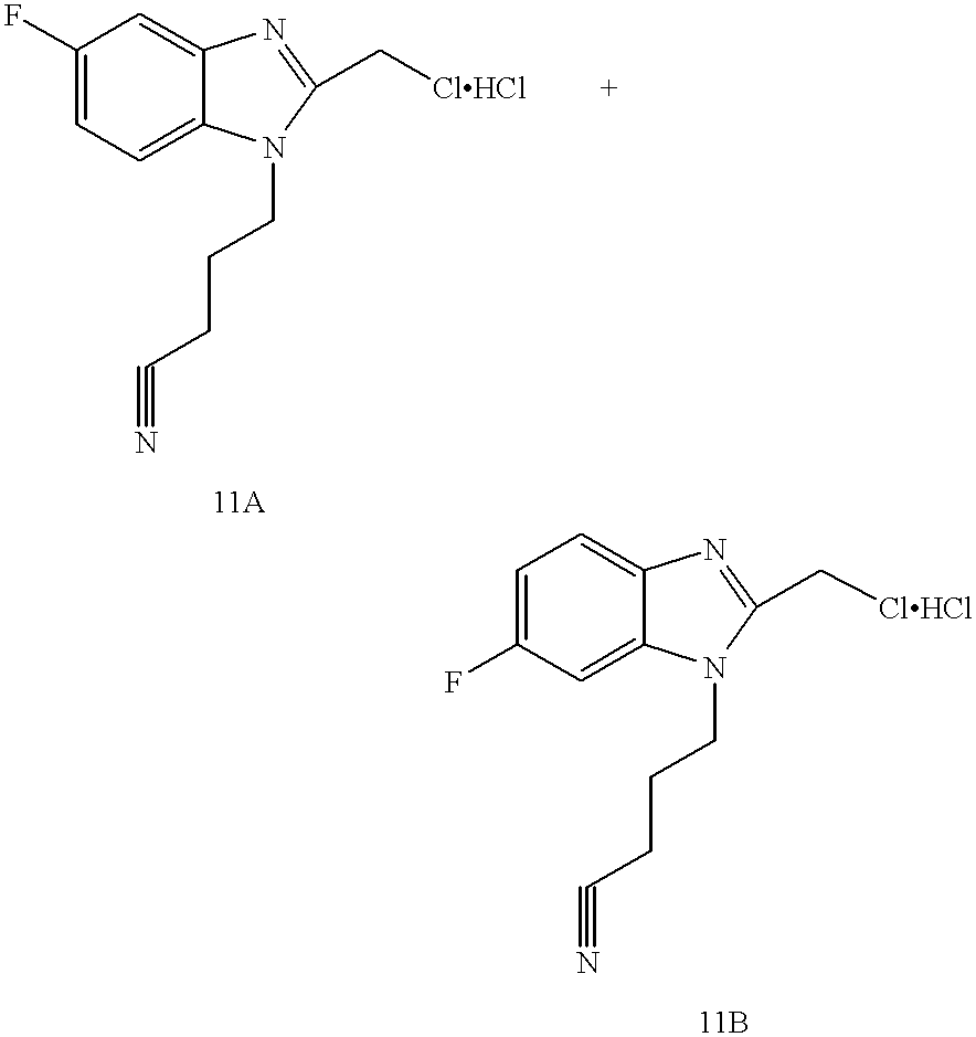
C1(F)=CC=C2C(=C1)N=C(C[ClHCl])N2CCCC#N.C1=C(F)C=C2C(=C1)N=C(C[ClHCl])N2CCCC#N
